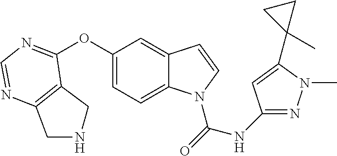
C12=C(C(OC3=CC=C4C(=C3)C=CN4C(=O)NC3=NN(C)C(C4(C)CC4)=C3)=NC=N1)CNC2
